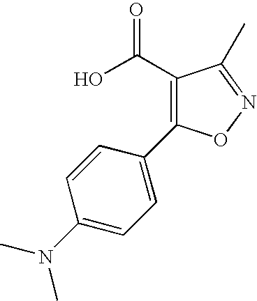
C1=C(N(C)C)C=CC(C2=C(C(O)=O)C(C)=NO2)=C1
